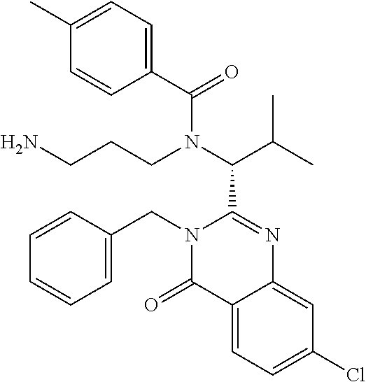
C1(C(N(C(C(C)C)C2=NC3=CC(Cl)=CC=C3C(=O)N2CC2=CC=CC=C2)CCCN)=O)=CC=C(C)C=C1
